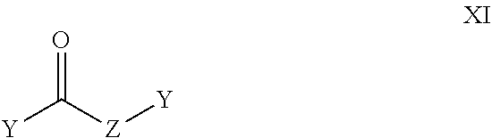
[Y]C([Z][Y])=O
